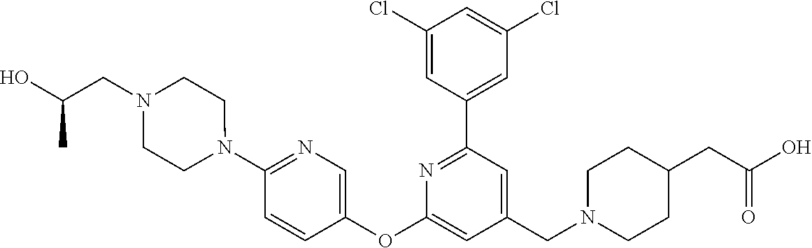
C1(Cl)=CC(C2=NC(OC3=CN=C(N4CCN(CC(O)C)CC4)C=C3)=CC(CN3CCC(CC(O)=O)CC3)=C2)=CC(Cl)=C1
